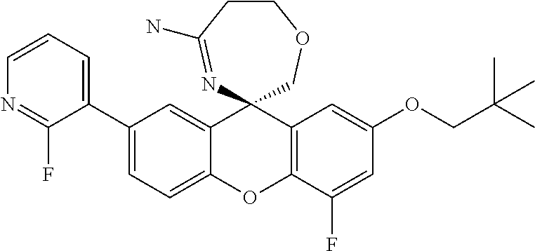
C1CC(N)=NC2(CO1)C1=CC(C3=CC=CN=C3F)=CC=C1OC1=C2C=C(OCC(C)(C)C)C=C1F
